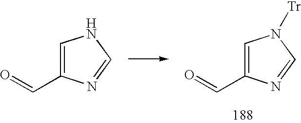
C1=C(C=O)N=CN1.C1=C(C=O)N=CN1[Tr]
